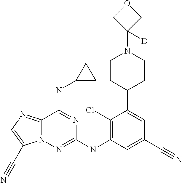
N12C(=NC=C1C#N)C(NC1CC1)=NC(NC1=C(Cl)C(C3CCN(C4([D])COC4)CC3)=CC(C#N)=C1)=N2
